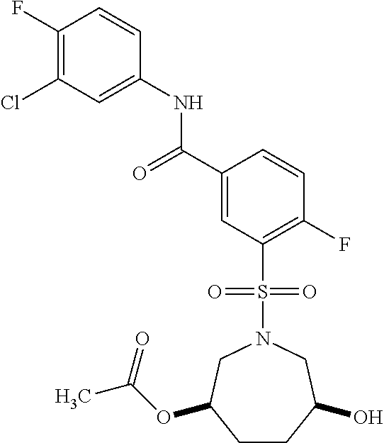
C1(F)=C(Cl)C=C(NC(C2=CC(S(N3CC(OC(C)=O)CCC(O)C3)(=O)=O)=C(F)C=C2)=O)C=C1
